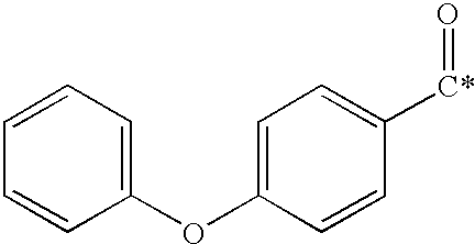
C1=CC=C(OC2=CC=C([C*]=O)C=C2)C=C1
